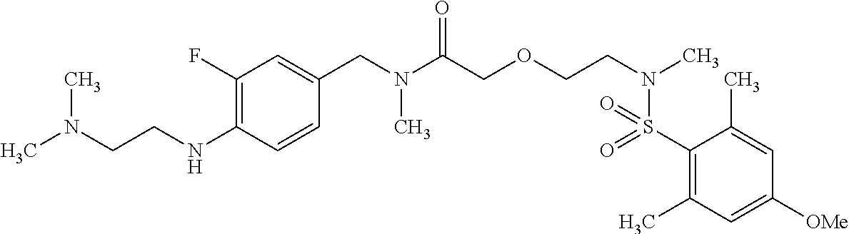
C(N(C(COCCN(C)S(=O)(=O)C1=C(C)C=C([OMe])C=C1C)=O)C)C1=CC(F)=C(NCCN(C)C)C=C1
